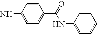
C1=CC(N)=CC=C1C(=O)NC1=CC=CC=C1
